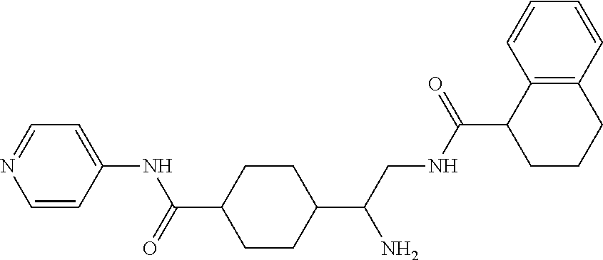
C1=CC(NC(=O)C2CCC(C(CNC(C3CCCC4=C3C=CC=C4)=O)N)CC2)=CC=N1
